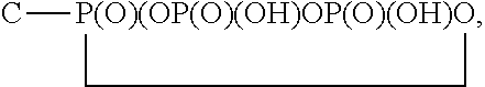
C[P(O)(OP(O)(OH)OP(O)(OH)O]1CC1
